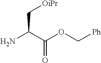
NC(C(=O)OC[Ph])C[OiPr]
